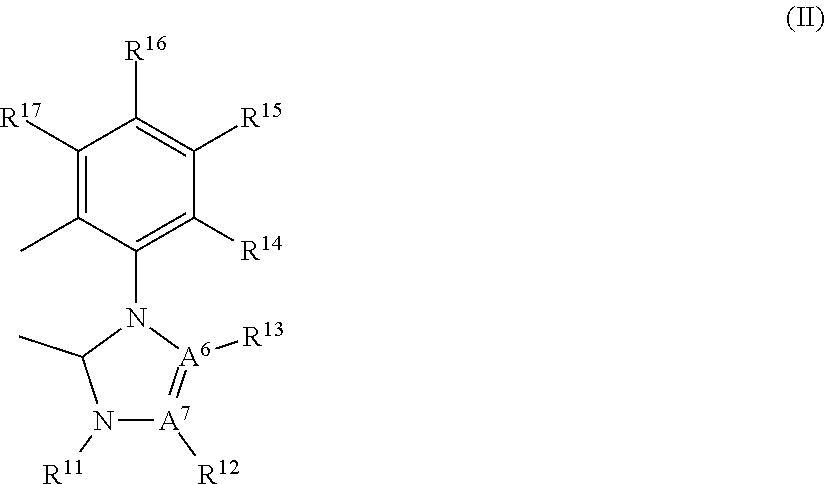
C1([R17])=C(C)C(N2C(C)N([R11])[A7]([R12])=[A6]2[R13])=C([R14])C([R15])=C1[R16]
